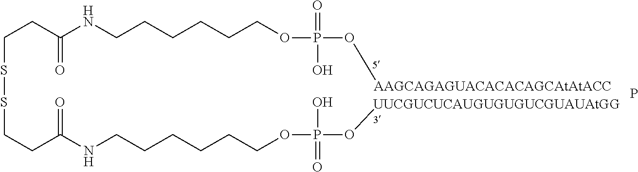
C(SSCCC(NCCCCCCOP(O[UUCGUCUCAUGUGUGUCGUAUAtGG])(=O)O)=O)CC(NCCCCCCOP(O[AAGCAGAGUACACACAGCAtAtACC])(=O)O)=O.P
